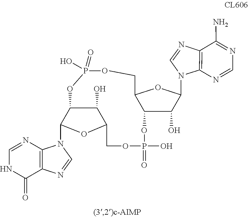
C1=NC2=C(C(=O)N1)N=CN2C1OC2C(O)C1OP(O)(=O)OCC1OC(N3C4=C(N=C3)C(N)=NC=N4)C(O)C1OP(O)(=O)OC2
